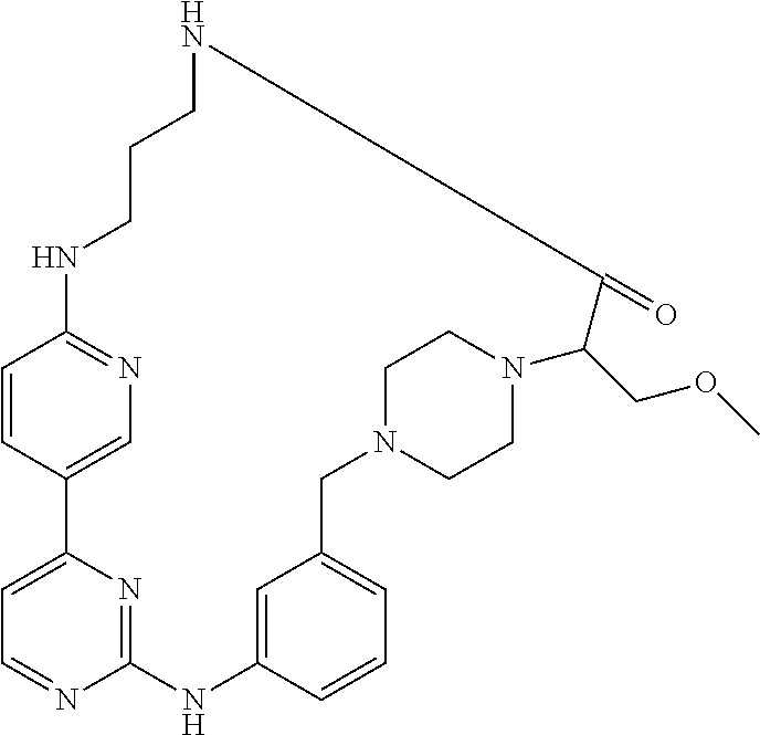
C1=CC2=CN=C1NCCCNC(=O)C(COC)N1CCN(CC3=CC=CC(=C3)NC3=NC2=CC=N3)CC1
